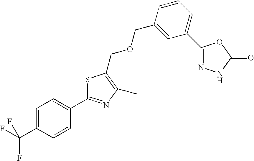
C1=C(C(F)(F)F)C=CC(C2=NC(C)=C(COCC3=CC(C4=NNC(=O)O4)=CC=C3)S2)=C1
